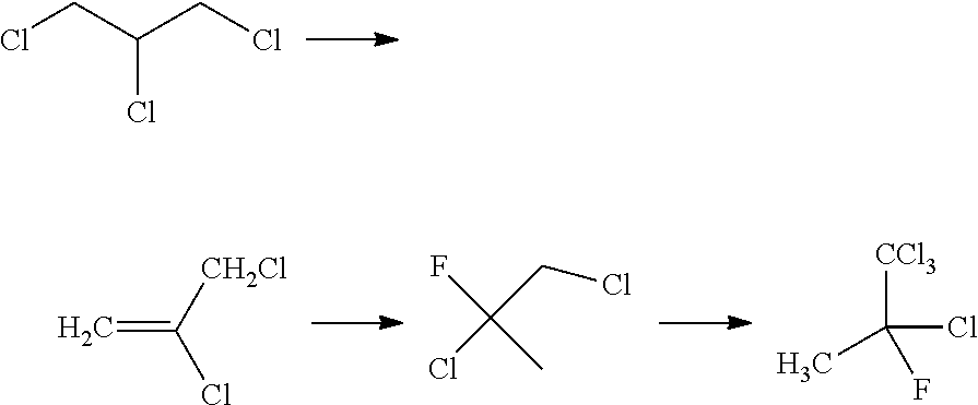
ClCC(CCl)Cl.C=C([CH2Cl])Cl.C(CCl)(Cl)(F)C.[CCl3]C(Cl)(C)F
